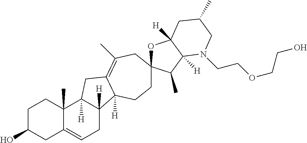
C1C(O)CC2=CCC3([H])C([H])(C2(C)C1)CC1=C(C)CC2(OC4([H])C([H])(C2C)N(CCOCCO)CC(C)C4)CCC31[H]
